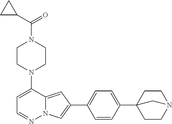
N1(C2=CC=NN3C2=CC(C2=CC=C(C45CCN(CC4)C5)C=C2)=C3)CCN(C(=O)C2CC2)CC1
